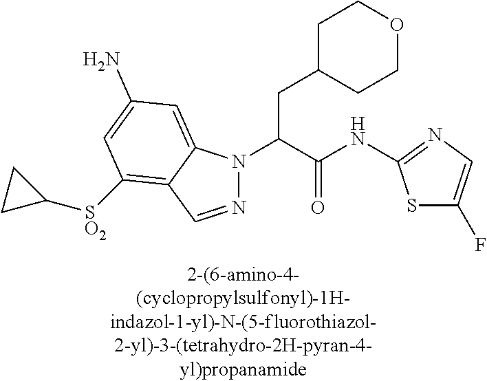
C1C(CC(N2N=CC3=C([SO2]C4CC4)C=C(N)C=C23)C(NC2=NC=C(F)S2)=O)CCOC1
